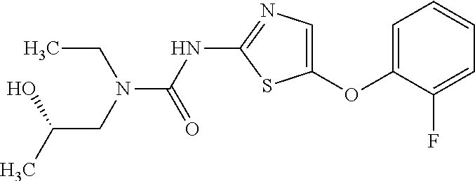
C1=C(OC2=CN=C(NC(=O)N(CC(C)O)CC)S2)C(F)=CC=C1
